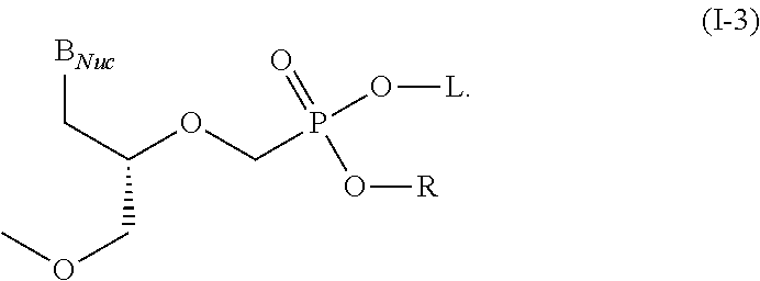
C(C(OCP(O[L])(=O)O[R])COC)[BNuc]
